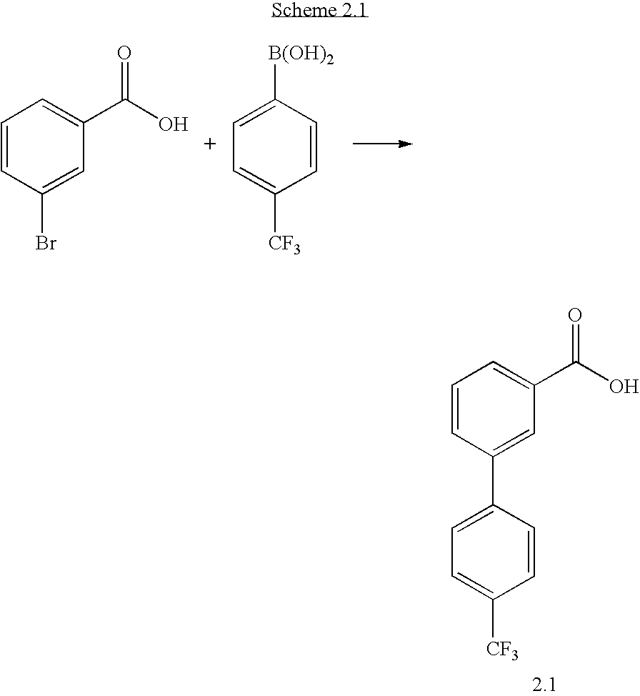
C1=CC(Br)=CC(C(O)=O)=C1.C1=C([B(OH)2])C=CC([CF3])=C1.C1=C(C2=CC(C(O)=O)=CC=C2)C=CC([CF3])=C1
